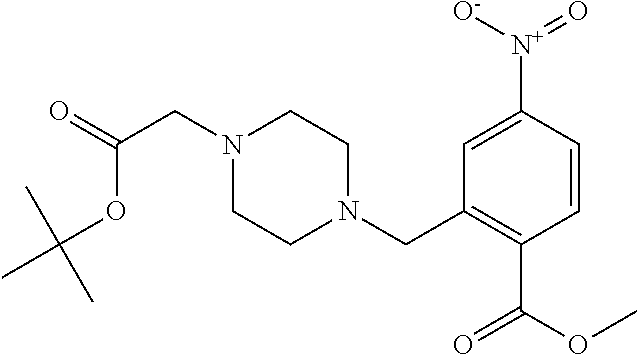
N1(CC(=O)OC(C)(C)C)CCN(CC2=C(C(OC)=O)C=CC([N+]([O-])=O)=C2)CC1
